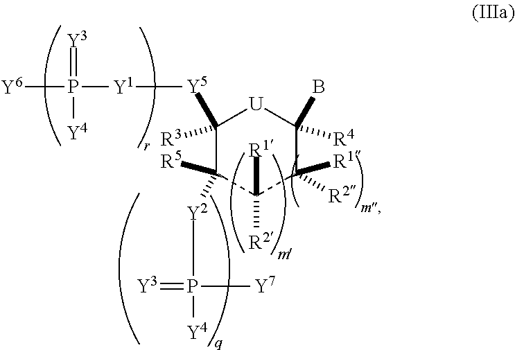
C1([Y5][Y1]P([Y6])(=[Y3])[Y4])([R3])C([Y2]P([Y4])(=[Y3])[Y7])([R5])C([R2])([R1])C([R1])([R2])C(B)([R4])[U]1
